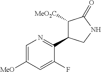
C1([MeO2C])C(C2=NC=C([MeO])C=C2F)CNC1=O
